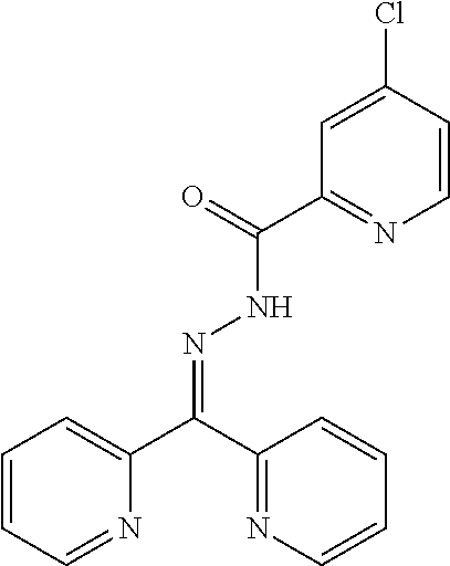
C1=CC=NC(C(C2=NC=CC=C2)=NNC(C2=NC=CC(Cl)=C2)=O)=C1
